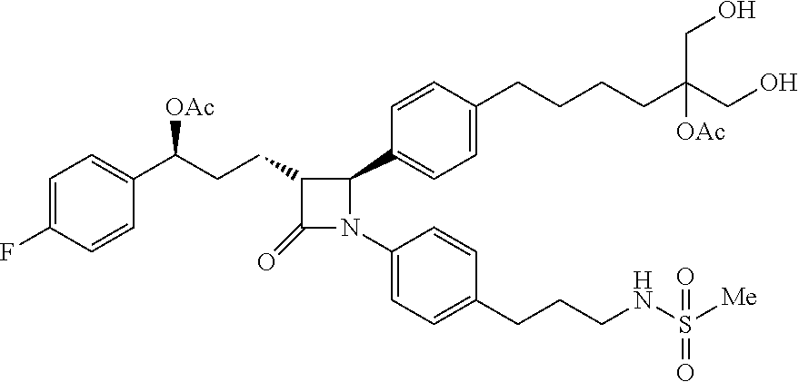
C1(=O)C(CCC(C2=CC=C(F)C=C2)[OAc])C(C2=CC=C(CCCCC(CO)(CO)[OAc])C=C2)N1C1=CC=C(CCCNS([Me])(=O)=O)C=C1
